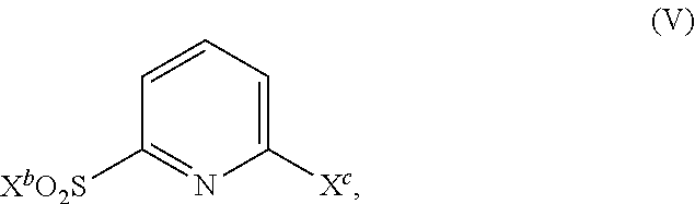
C1([XbO2S])=NC([Xc])=CC=C1
